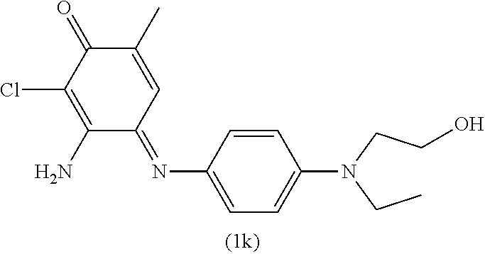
C1=C(N(CC)CCO)C=CC(N=C2C=C(C)C(=O)C(Cl)=C2N)=C1
